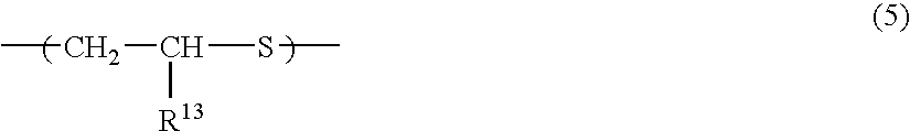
CCC(SC)[R13]
